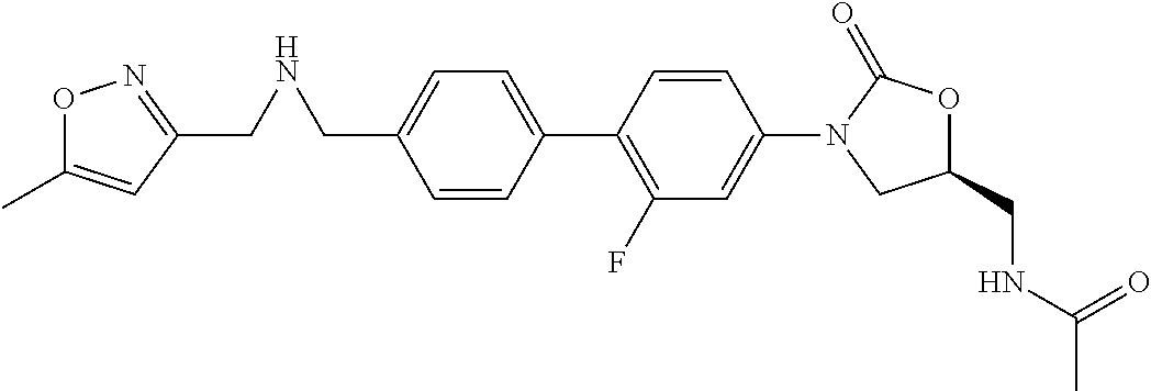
C1=C(C2=C(F)C=C(N3CC(CNC(C)=O)OC3=O)C=C2)C=CC(CNCC2=NOC(C)=C2)=C1
